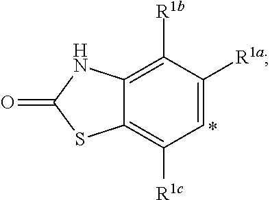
C1=C([R1a])C([R1b])=C2C(=C1[R1c])SC(=O)N2
